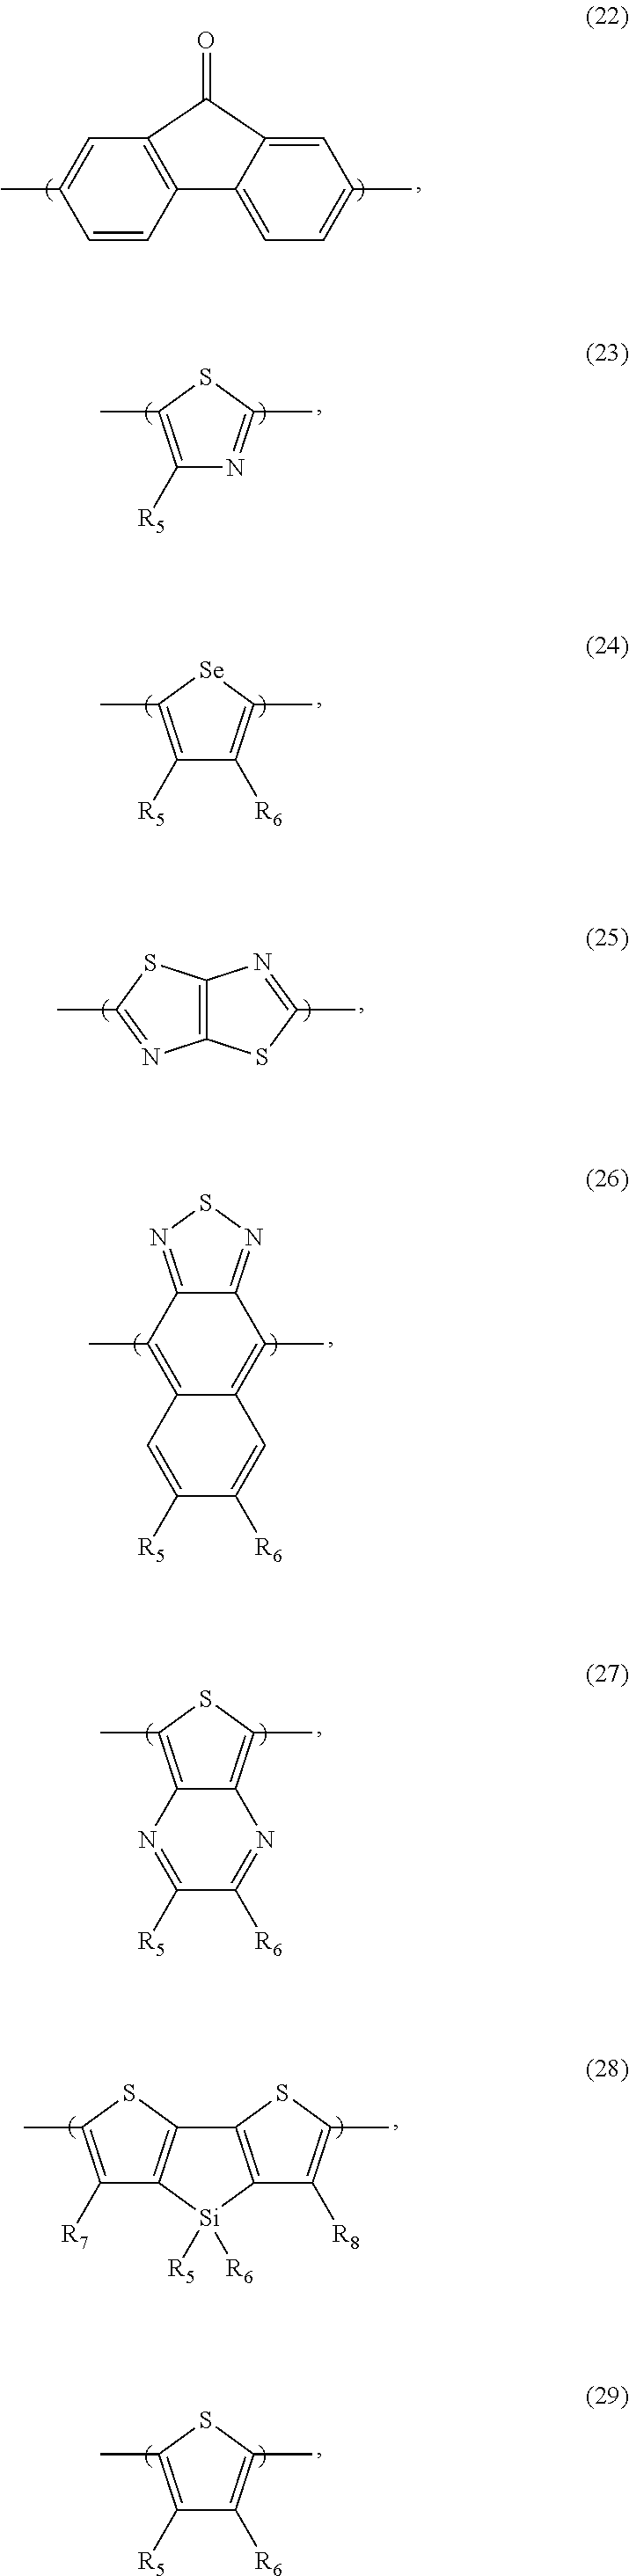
C12=NSN=C1C(C)=C1C(=C2C)C=C([R5])C([R6])=C1.C1([R7])=C(C)SC2=C1[Si]([R5])([R6])C1=C2SC(C)=C1[R8].C1=C(C)C=CC2=C1C(=O)C1=CC(C)=CC=C21.C1([R5])=C(C)SC(C)=C1[R6].C1([R5])=C(C)SC(C)=N1.C1([R5])=C(C)[Se]C(C)=C1[R6].C12=C(SC(C)=N1)N=C(C)S2.C12=C(C)SC(C)=C1N=C([R6])C([R5])=N2
